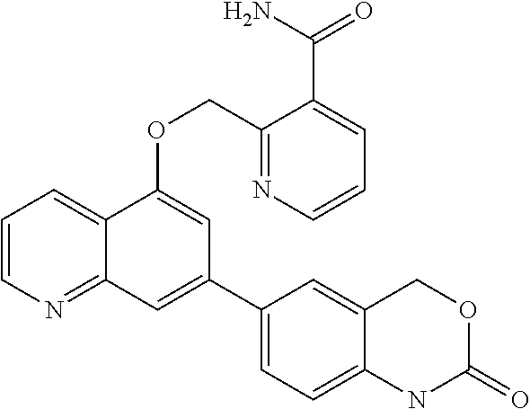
C1=CN=C2C(=C1)C(OCC1=NC=CC=C1C(N)=O)=CC(C1=CC=C3C(=C1)COC(=O)N3)=C2
